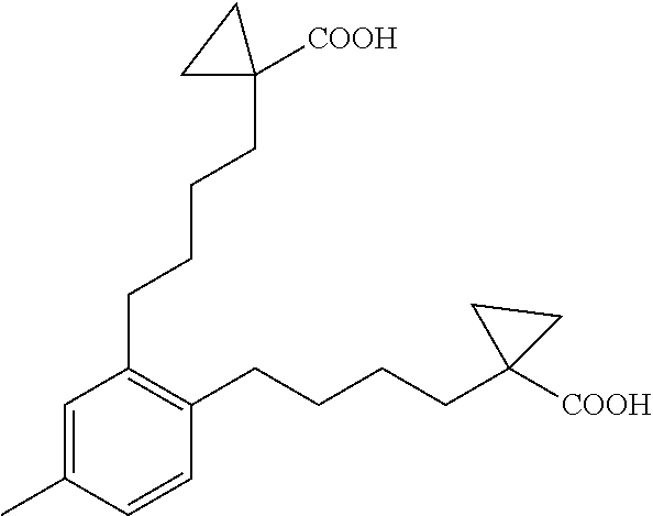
C1(CCCCC2([COOH])CC2)=C(CCCCC2([COOH])CC2)C=CC(C)=C1
